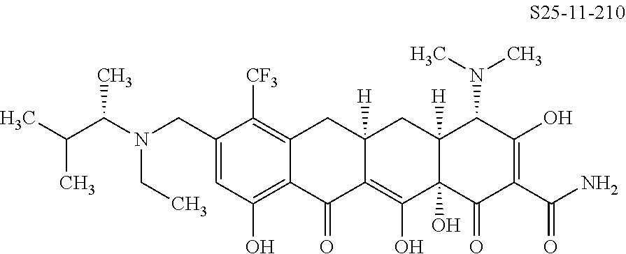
C1(CN(C(C(C)C)C)CC)=CC(O)=C2C(=C1[CF3])CC1([H])C(=C(O)C3(O)C([H])(C1)C(N(C)C)C(O)=C(C(N)=O)C3=O)C2=O
